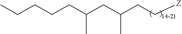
CCCCCC(CC(CC[Z])C)C
